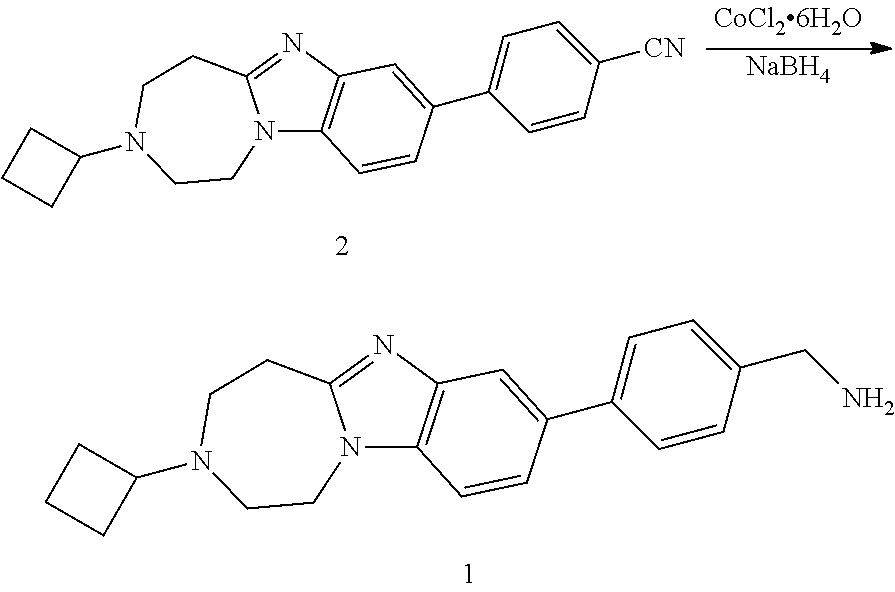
N12C3=C(N=C1CCN(C1CCC1)CC2)C=C(C1=CC=C([CN])C=C1)C=C3.[NaBH4].N12C3=C(N=C1CCN(C1CCC1)CC2)C=C(C1=CC=C(CN)C=C1)C=C3
